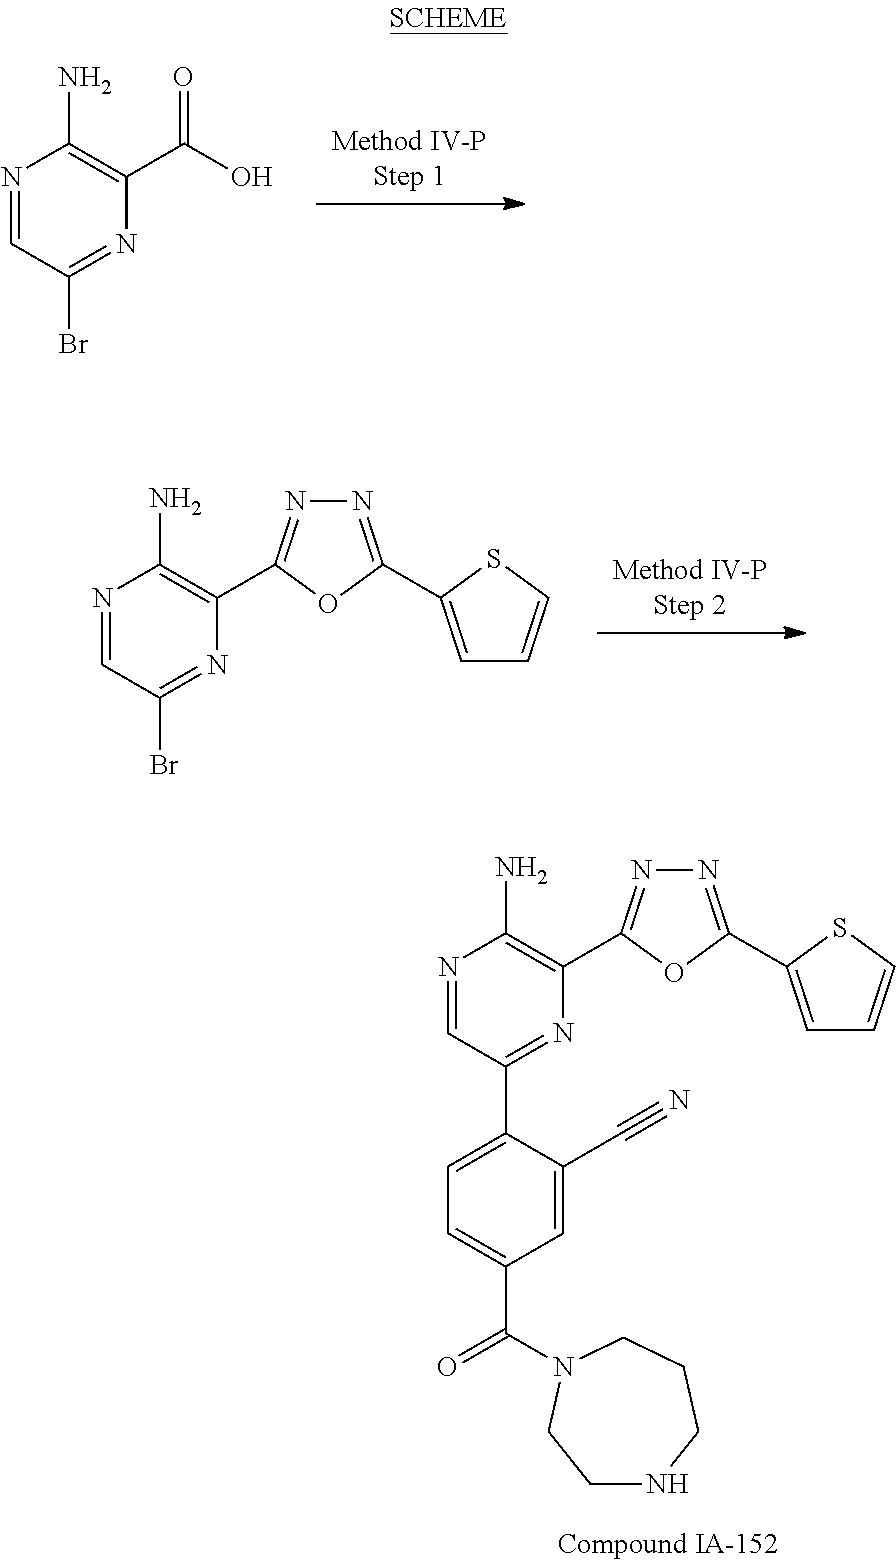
N1=CC(Br)=NC(C(O)=O)=C1N.N1=CC(Br)=NC(C2=NN=C(C3=CC=CS3)O2)=C1N.N1=CC(C2=CC=C(C(=O)N3CCCNCC3)C=C2C#N)=NC(C2=NN=C(C3=CC=CS3)O2)=C1N
